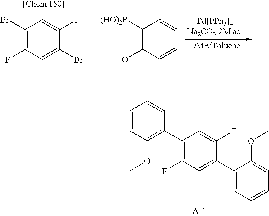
C1(Br)=C(F)C=C(Br)C(F)=C1.C1([(HO)2B])=C(OC)C=CC=C1.C1(C2=C(OC)C=CC=C2)=C(F)C=C(C2=CC=CC=C2OC)C(F)=C1
